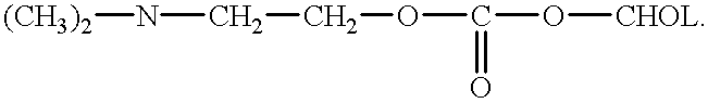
[(CH3)2]NCCOC(O[CHOL])=O
